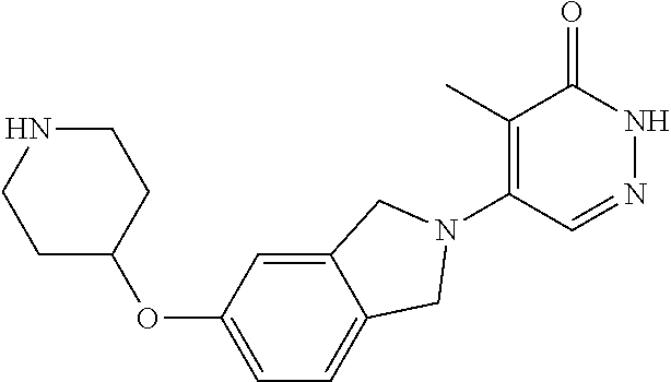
C1(C)=C(N2CC3=CC=C(OC4CCNCC4)C=C3C2)C=NNC1=O
